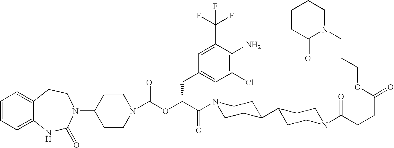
C1(N2C(=O)NC3=CC=CC=C3CC2)CCN(C(OC(C(=O)N2CCC(C3CCN(C(CCC(=O)OCCCN4CCCCC4=O)=O)CC3)CC2)CC2=CC(Cl)=C(N)C(C(F)(F)F)=C2)=O)CC1
